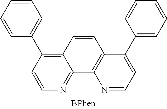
C1=CC=CC(C2=C3C(=NC=C2)C2=C(C=C3)C(C3=CC=CC=C3)=CC=N2)=C1
